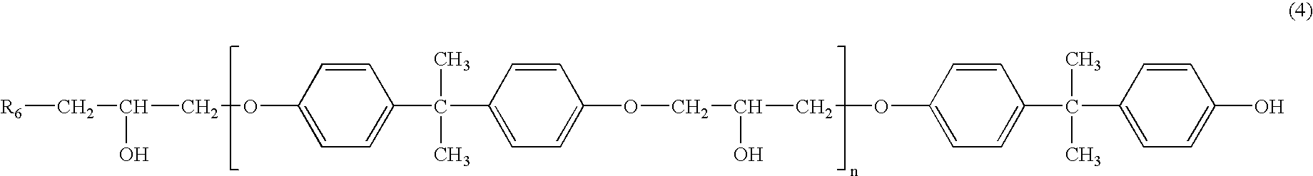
[R6]CC(COC1=CC=C(C(C2=CC=C(OCC(COC3=CC=C(C(C4=CC=C(O)C=C4)(C)C)C=C3)O)C=C2)(C)C)C=C1)O
